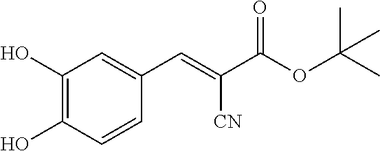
C1(O)=C(O)C=CC(C=C(C(OC(C)(C)C)=O)[CN])=C1
